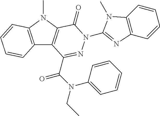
C12=C(N(C)C3=C1C(C(N(CC)C1=CC=CC=C1)=O)=NN(C1=NC4=C(C=CC=C4)N1C)C3=O)C=CC=C2
